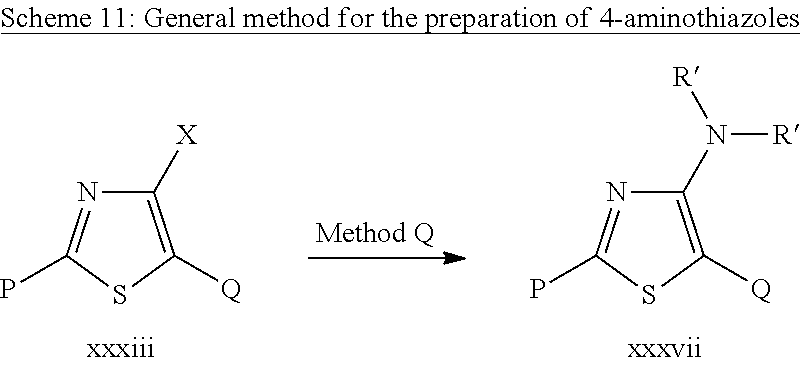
C1([X])=C([Q])SC(P)=N1.C1(N([R])[R])=C([Q])SC(P)=N1
